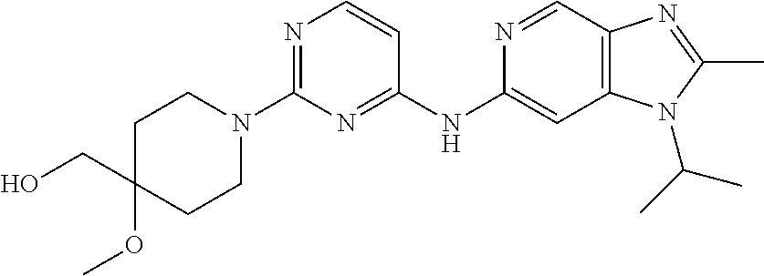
C1(N2CCC(CO)(OC)CC2)=NC=CC(NC2=CC3=C(C=N2)N=C(C)N3C(C)C)=N1
